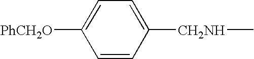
C1=CC([CH2NH]C)=CC=C1[PhCH2O]
